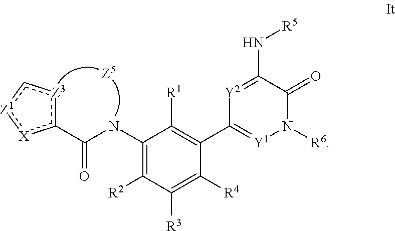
C1(NC(c2[Z3]c[Z1]:[X]2)=O)=C([R2])C([R3])=C([R4])C(C2=[Y1]N([R6])C(=O)C(N[R5])=[Y2]2)=C1[R1]
